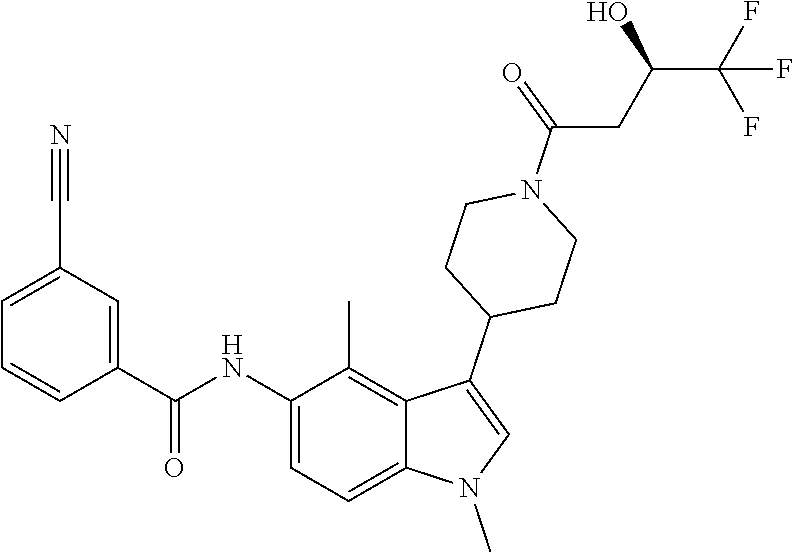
C1(NC(C2=CC(C#N)=CC=C2)=O)=CC=C2C(=C1C)C(C1CCN(C(CC(C(F)(F)F)O)=O)CC1)=CN2C
